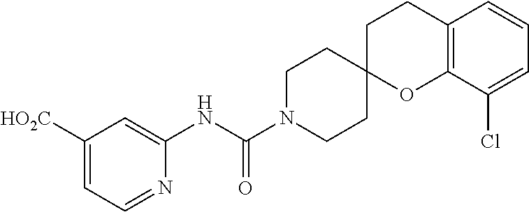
C1([HO2C])=CC=NC(NC(N2CCC3(CC2)OC2=C(CC3)C=CC=C2Cl)=O)=C1
